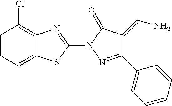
C12=C(Cl)C=CC=C1SC(N1N=C(C3=CC=CC=C3)C(=CN)C1=O)=N2
